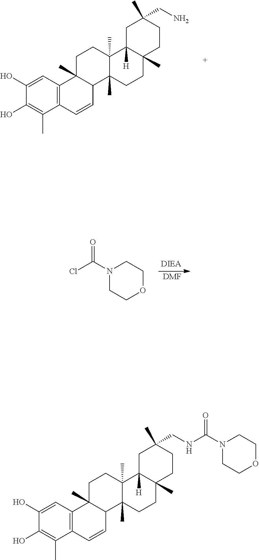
C1(O)=CC2=C(C(C)=C1O)C=CC1C2(C)CCC2(C)C1(C)CCC1(C)C2([H])CC(CN)(C)CC1.N1(C(Cl)=O)CCOCC1.[ DMF].C1(O)=CC2=C(C(C)=C1O)C=CC1C2(C)CCC2(C)C1(C)CCC1(C)C2([H])CC(CNC(N2CCOCC2)=O)(C)CC1
